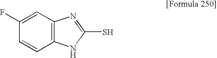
C12=C(C=C(F)C=C1)N=C(S)N2
